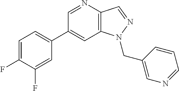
C1(C2=CC=C(F)C(F)=C2)=CC2=C(C=NN2CC2=CN=CC=C2)N=C1
